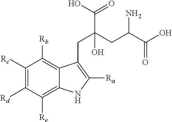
C1([Rc])=C([Rd])C([Re])=C2C(=C1[Rb])C(CC(C(O)=O)(CC(C(O)=O)N)O)=C([Ra])N2
